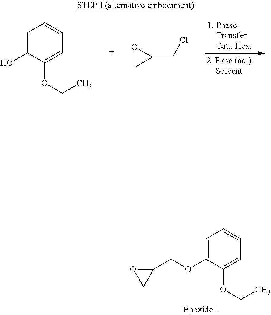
C1=C(OCC2OC2)C(OCC)=CC=C1.C1=C(O)C(OCC)=CC=C1.O1CC1CCl
